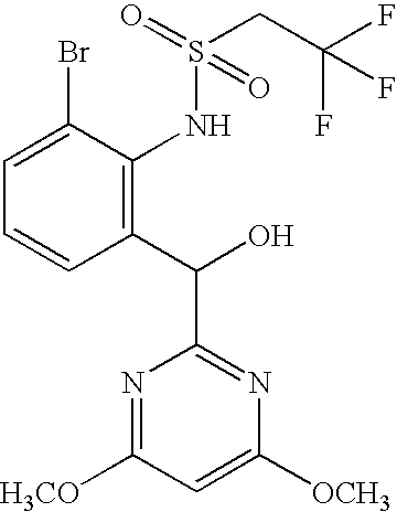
C1=C(Br)C(NS(CC(F)(F)F)(=O)=O)=C(C(O)C2=NC([OCH3])=CC([H3CO])=N2)C=C1
